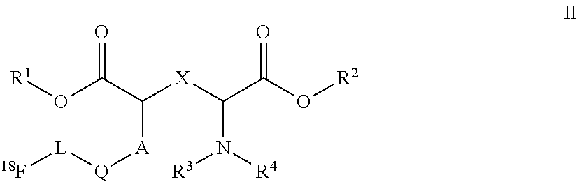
C([A][Q][L][18F])(C(O[R1])=O)[X]C(C(O[R2])=O)N([R4])[R3]
